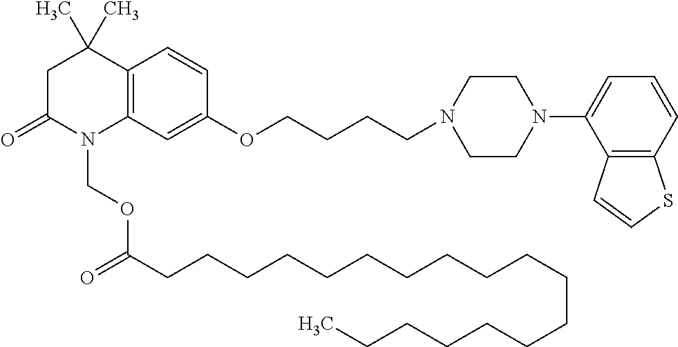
C1C(=O)N(COC(CCCCCCCCCCCCCCCCCC)=O)C2=C(C1(C)C)C=CC(OCCCCN1CCN(C3=CC=CC4=C3C=CS4)CC1)=C2
